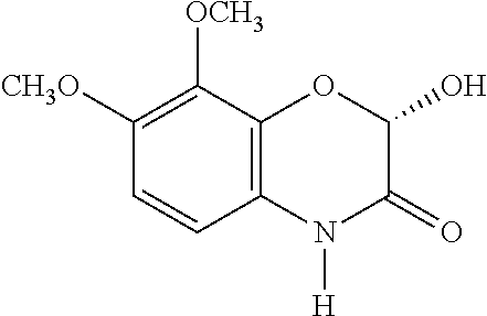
C1([CH3O])=C([OCH3])C2=C(C=C1)N([H])C(=O)C(O)O2
